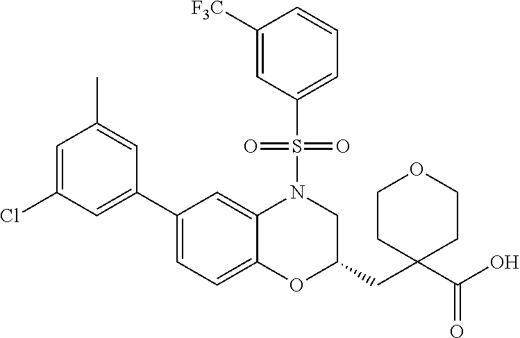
C1(C2=CC=C3C(=C2)N(S(C2=CC=CC([F3C])=C2)(=O)=O)CC(CC2(C(O)=O)CCOCC2)O3)=CC(Cl)=CC(C)=C1
